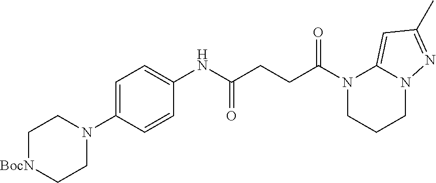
N1(C(=O)CCC(=O)NC2=CC=C(N3CC[BocN]CC3)C=C2)CCCN2C1=CC(C)=N2
